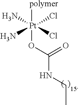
[Pt](N)(N)(Cl)([polymer])(OC(NCC)=O)Cl
